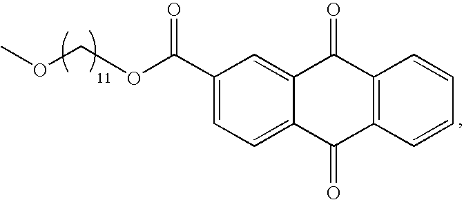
COCOC(C1=CC=C2C(=C1)C(=O)C1=C(C2=O)C=CC=C1)=O
